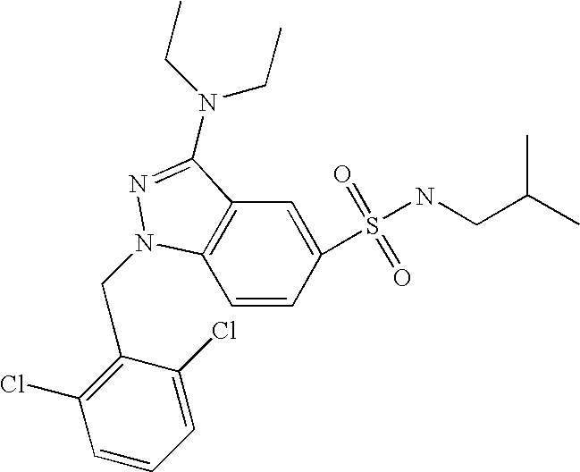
C1=CC(S(=O)(=O)NCC(C)C)=CC2=C1N(CC1=C(Cl)C=CC=C1Cl)N=C2N(CC)CC
